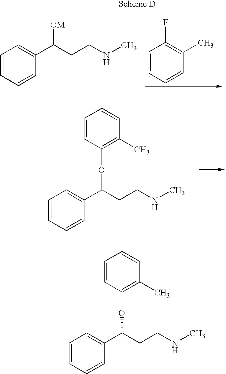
C1=CC=CC(C(CCNC)OC2=C(C)C=CC=C2)=C1.C1=CC=CC(C(CCNC)[OM])=C1.C1=CC=CC(C)=C1F.C1=CC=CC(C(CCNC)OC2=C(C)C=CC=C2)=C1
